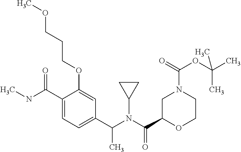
C1(C(N(C(C2OCCN(C(OC(C)(C)C)=O)C2)=O)C2CC2)C)=CC=C(C(NC)=O)C(OCCCOC)=C1
